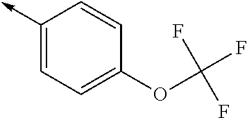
C1(->C)=CC=C(OC(F)(F)F)C=C1
